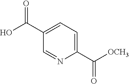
C1(C([OCH3])=O)=CC=C(C(O)=O)C=N1
